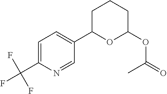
C1=C(C(F)(F)F)N=CC(C2OC(OC(=O)C)CCC2)=C1
